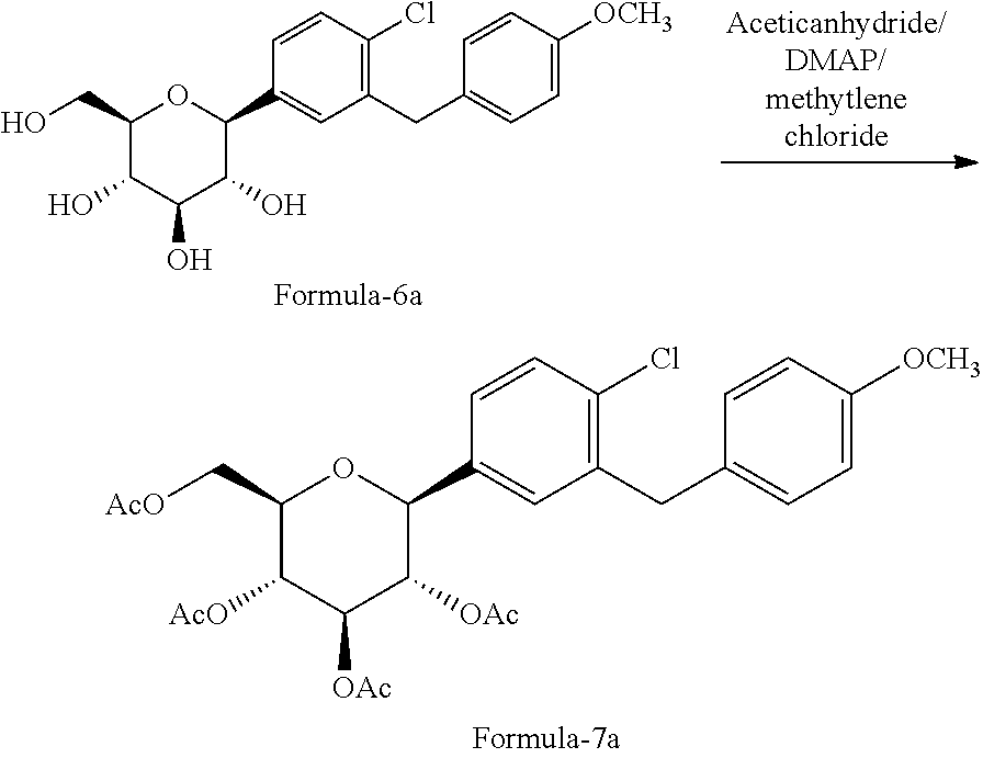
C1(C[AcO])C([AcO])C([OAc])C([OAc])C(C2=CC(CC3=CC=C([OCH3])C=C3)=C(Cl)C=C2)O1.C1(CO)C(O)C(O)C(O)C(C2=CC(CC3=CC=C([OCH3])C=C3)=C(Cl)C=C2)O1
